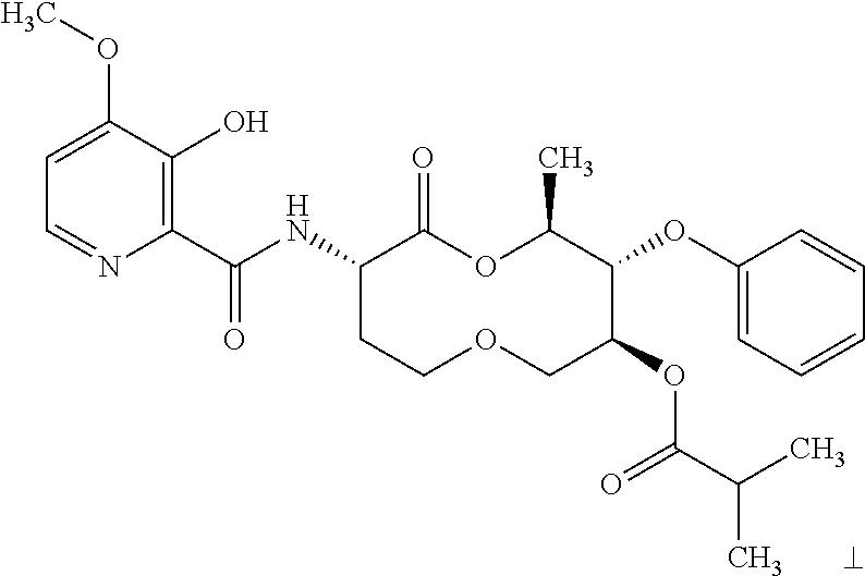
C1(C(NC2CCOCC(OC(C(C)C)=O)C(OC3=CC=CC=C3)C(C)OC2=O)=O)=C(O)C(OC)=CC=N1
